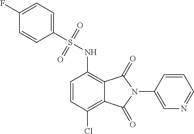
C1=CC(Cl)=C2C(=C1NS(C1=CC=C(F)C=C1)(=O)=O)C(=O)N(C1=CN=CC=C1)C2=O
